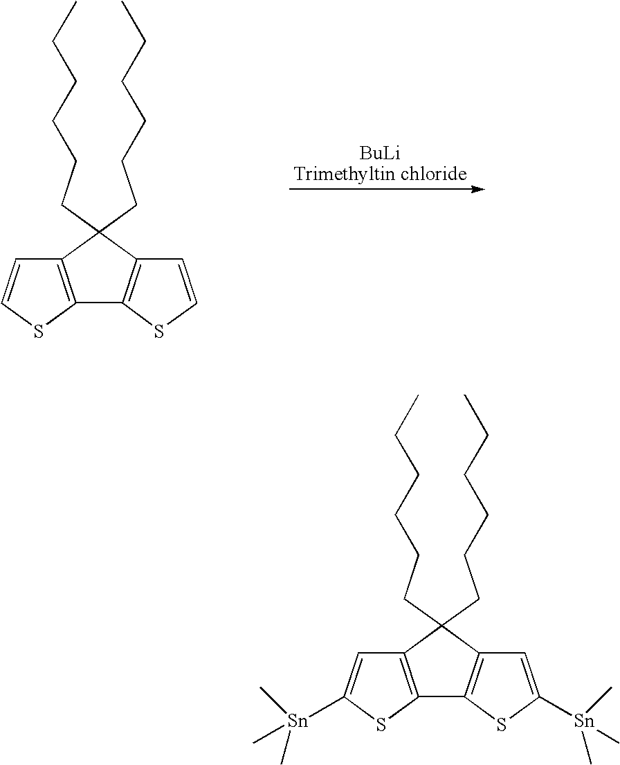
C12=C(SC=C1)C1=C(C2(CCCCCC)CCCCCC)C=CS1.C12=C(SC([Sn](C)(C)C)=C1)C1=C(C2(CCCCCC)CCCCCC)C=C([Sn](C)(C)C)S1
